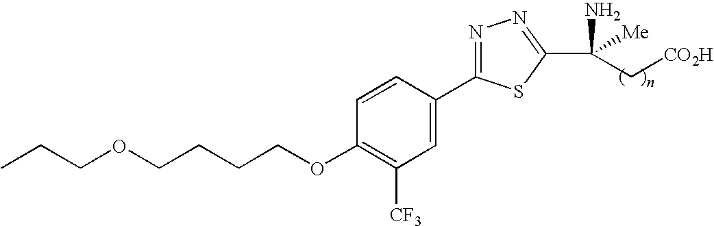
C(OC1=C([CF3])C=C(C2=NN=C(C(N)([Me])C[CO2H])S2)C=C1)CCCOCCC
